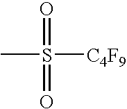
CS([C4F9])(=O)=O
